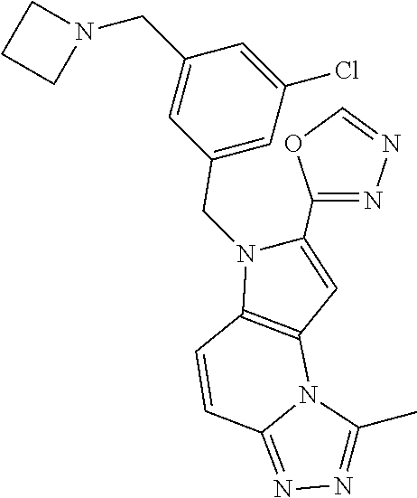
C1(CN2C(C3=NN=CO3)=CC3=C2C=CC2=NN=C(C)N32)=CC(Cl)=CC(CN2CCC2)=C1
